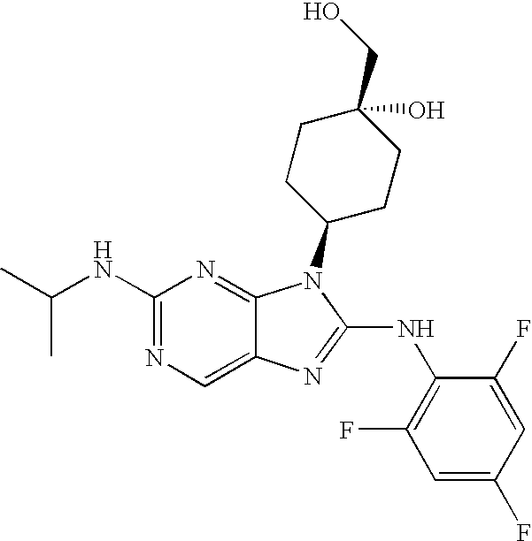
N1=C(NC(C)C)N=C2C(=C1)N=C(NC1=C(F)C=C(F)C=C1F)N2C1CCC(CO)(O)CC1
